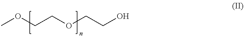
COCCOCCO
